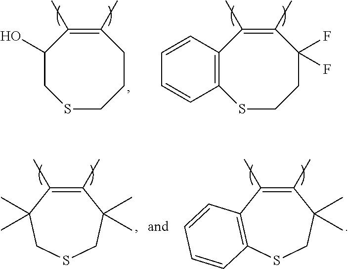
C1(O)CSCCCC(C)=C1C.C12=C(SCCC(F)(F)C(C)=C1C)C=CC=C2.C12=C(SCC(C)(C)C(C)=C1C)C=CC=C2.C1(C)(C)CSCC(C)(C)C(C)=C1C
